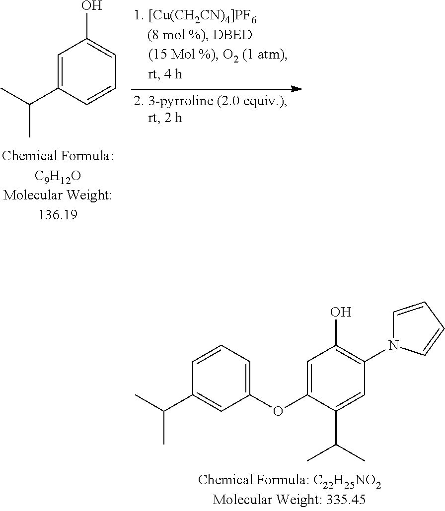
C1=C(C(C)C)C=CC=C1O.C1(OC2=CC(O)=C(N3C=CC=C3)C=C2C(C)C)=CC=CC(C(C)C)=C1
